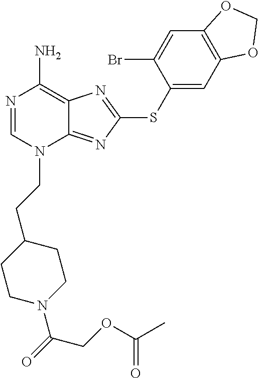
N1=CN(CCC2CCN(C(=O)COC(C)=O)CC2)C2=NC(SC3=CC4=C(C=C3Br)OCO4)=NC2=C1N
